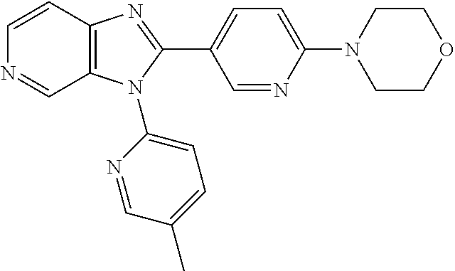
C1=CC2=C(C=N1)N(C1=CC=C(C)C=N1)C(C1=CC=C(N3CCOCC3)N=C1)=N2
